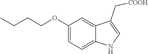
C(OC1=CC=C2C(=C1)C(C[COOH])=CN2)CCC
